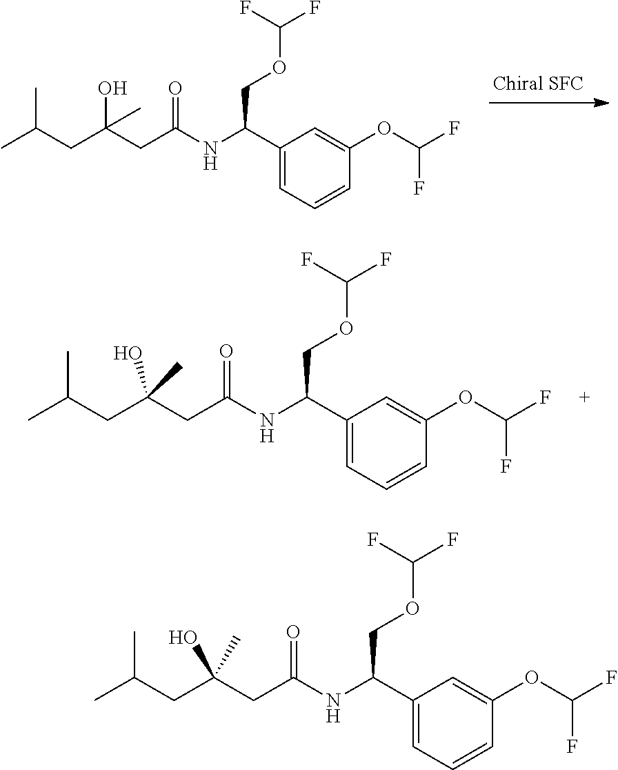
C1=C(OC(F)F)C=CC=C1C(NC(CC(CC(C)C)(O)C)=O)COC(F)F.C1=C(OC(F)F)C=CC=C1C(NC(CC(CC(C)C)(O)C)=O)COC(F)F.C1=C(OC(F)F)C=CC=C1C(NC(CC(CC(C)C)(C)O)=O)COC(F)F
